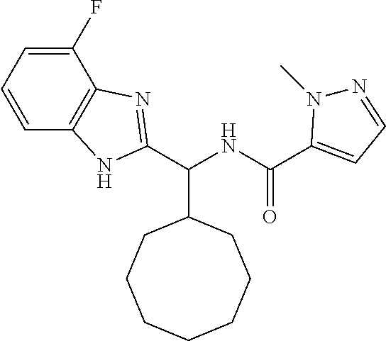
N(C(C1CCCCCCC1)C1=NC2=C(N1)C=CC=C2F)C(=O)C1=CC=NN1C
